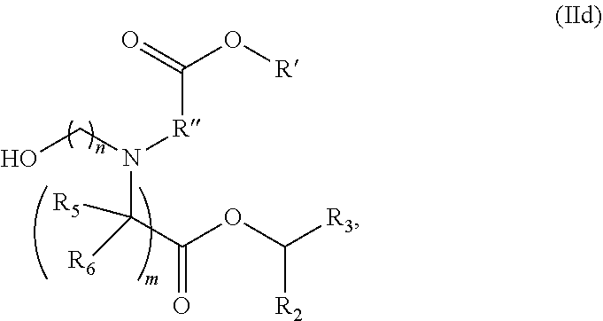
C([R]N(C(C(OC([R3])[R2])=O)([R5])[R6])CO)(O[R])=O
